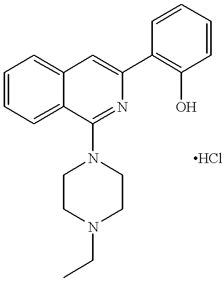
C1=CC=C2C(=C1)C=C(C1=C(O)C=CC=C1)N=C2N1CCN(CC)CC1.Cl
